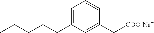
C1=C(CCCCC)C=C(C[COO-Na+])C=C1
